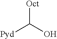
[Oct]C(O)[Pyd]
